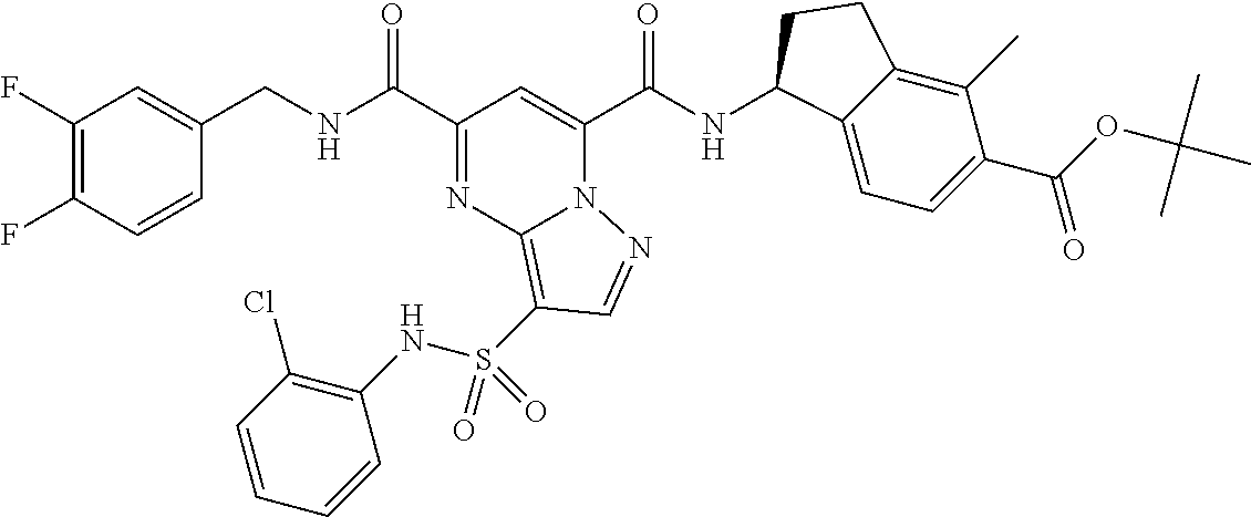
C1(F)=C(F)C=CC(CNC(C2=NC3=C(S(NC4=C(Cl)C=CC=C4)(=O)=O)C=NN3C(C(NC3C4=CC=C(C(=O)OC(C)(C)C)C(C)=C4CC3)=O)=C2)=O)=C1
